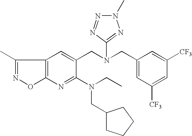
C1(C)=NOC2=C1C=C(CN(CC1=CC([CF3])=CC([CF3])=C1)C1=NN(C)N=N1)C(N(CC)CC1CCCC1)=N2
